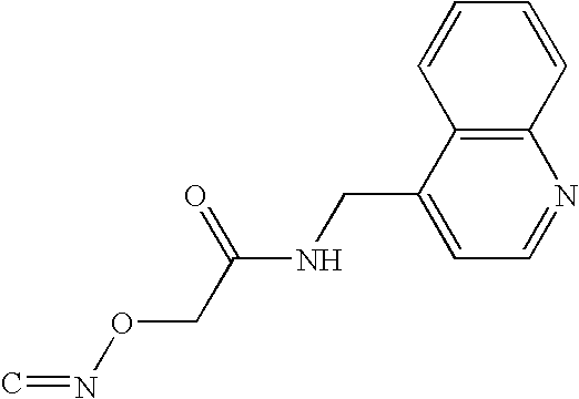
C1=NC2=C(C(CNC(CON=C)=O)=C1)C=CC=C2
